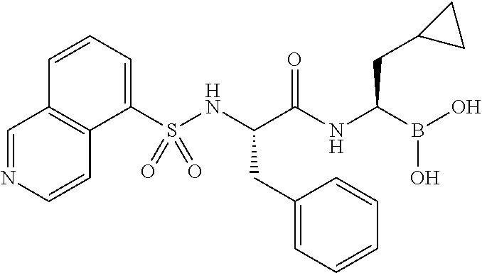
C1=CC=C(S(NC(C(NC(B(O)O)CC2CC2)=O)CC2=CC=CC=C2)(=O)=O)C2=C1C=NC=C2
